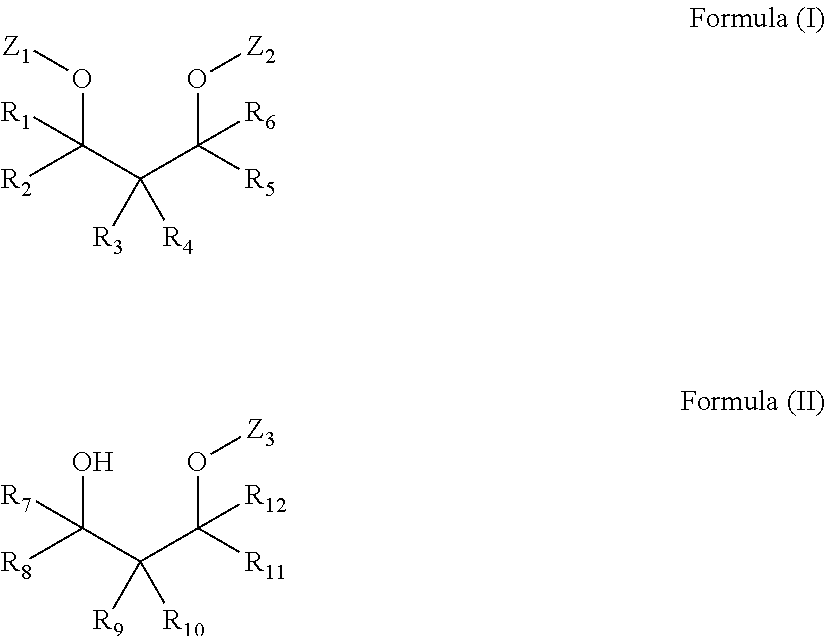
O(C(C(C(O[Z2])([R6])[R5])([R3])[R4])([R1])[R2])[Z1].OC(C(C(O[Z3])([R12])[R11])([R9])[R10])([R7])[R8]
